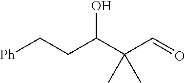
[Ph]CCC(C(C=O)(C)C)O
